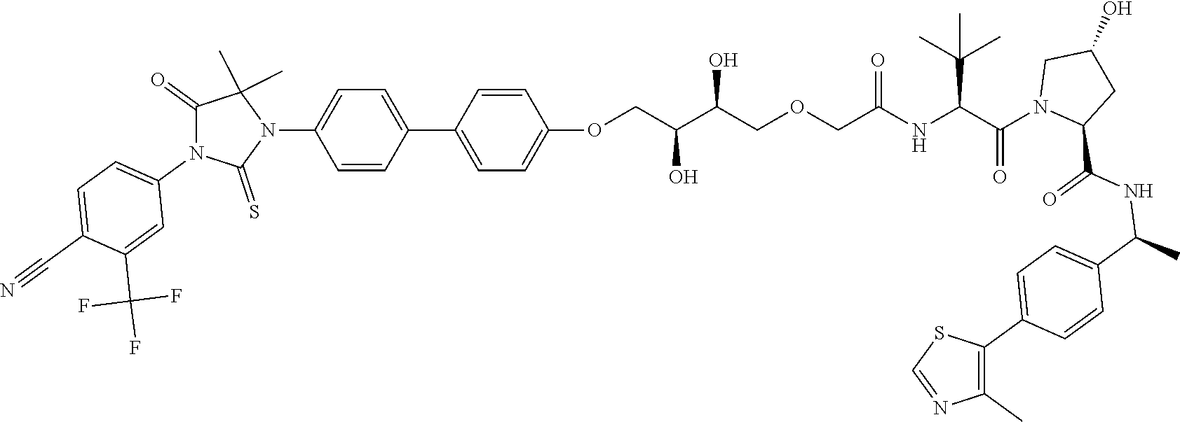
C1(C2=CC=C(OCC(C(COCC(NC(C(N3CC(O)CC3C(NC(C3=CC=C(C4=C(C)N=CS4)C=C3)C)=O)=O)C(C)(C)C)=O)O)O)C=C2)=CC=C(N2C(C)(C)C(=O)N(C3=CC=C(C#N)C(C(F)(F)F)=C3)C2=S)C=C1
